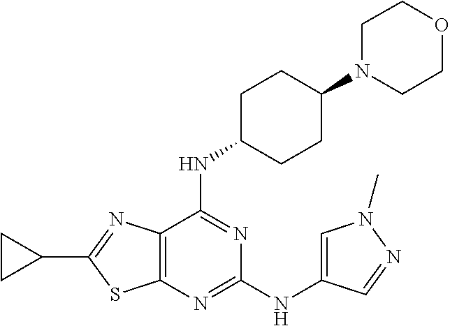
C1(NC2=CN(C)N=C2)=NC2=C(C(NC3CCC(N4CCOCC4)CC3)=N1)N=C(C1CC1)S2
